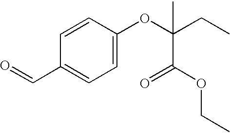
C1=C(OC(CC)(C(=O)OCC)C)C=CC(C=O)=C1
